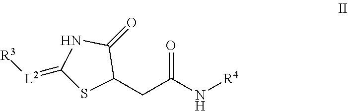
C1(=[L2][R3])SC(CC(N[R4])=O)C(=O)N1
